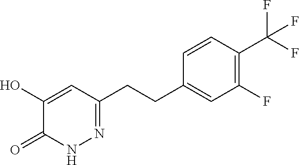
C1(O)=CC(CCC2=CC(F)=C(C(F)(F)F)C=C2)=NNC1=O
